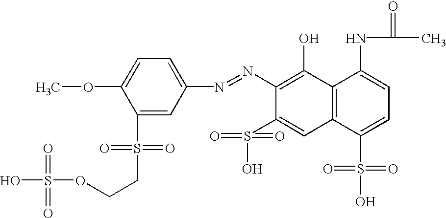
N(C1=CC=C(OC)C(S(CCOS(O)(=O)=O)(=O)=O)=C1)=NC1=C(O)C2=C(C=C1S(O)(=O)=O)C(S(O)(=O)=O)=CC=C2NC(=O)C
